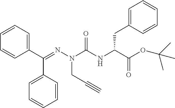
C1(C(=NN(C(NC(C(OC(C)(C)C)=O)CC2=CC=CC=C2)=O)CC#C)C2=CC=CC=C2)=CC=CC=C1
